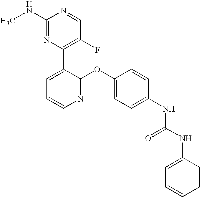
C1(NC)=NC(C2=CC=CN=C2OC2=CC=C(NC(NC3=CC=CC=C3)=O)C=C2)=C(F)C=N1
